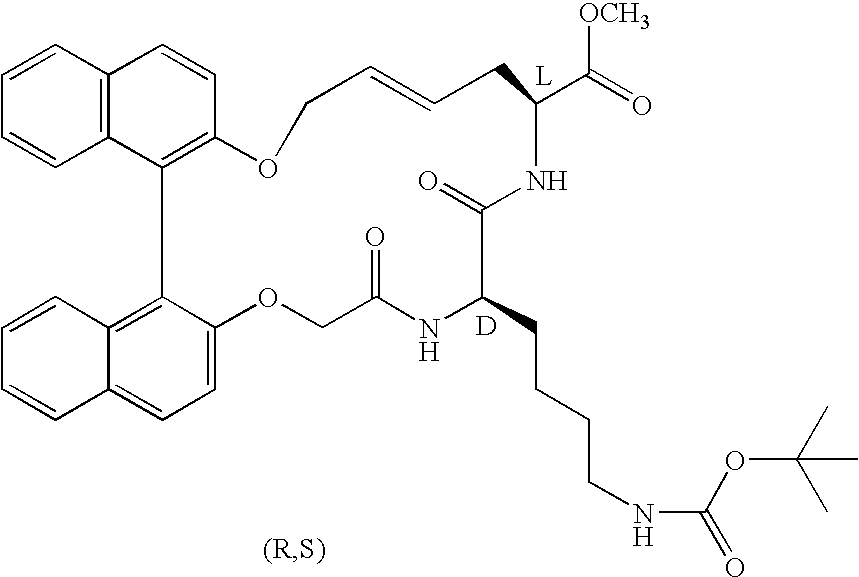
C1=CC2=C(C=C1)C1=C(C=C2)OCC=CCC(C([OCH3])=O)NC(=O)C(CCCCNC(=O)OC(C)(C)C)NC(=O)COC2=CC=C3C(=C12)C=CC=C3.[D].[L]
